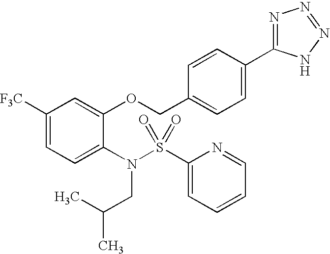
C1([F3C])=CC=C(N(S(C2=CC=CC=N2)(=O)=O)CC(C)C)C(OCC2=CC=C(C3=NN=NN3)C=C2)=C1
